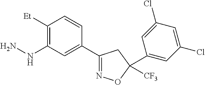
N(C1=C([Et])C=CC(C2=NOC([CF3])(C3=CC(Cl)=CC(Cl)=C3)C2)=C1)N
